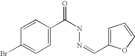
C1=CC(Br)=CC=C1C(NN=CC1=CC=CO1)=O
